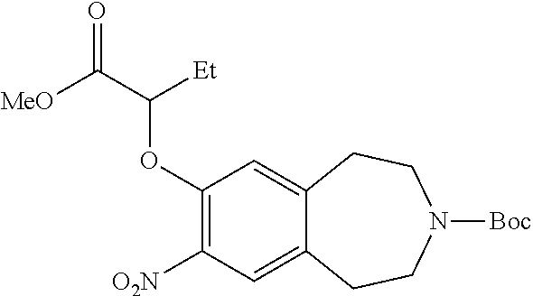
[O2N]C1=C(OC(C([MeO])=O)[Et])C=C2C(=C1)CCN([Boc])CC2
